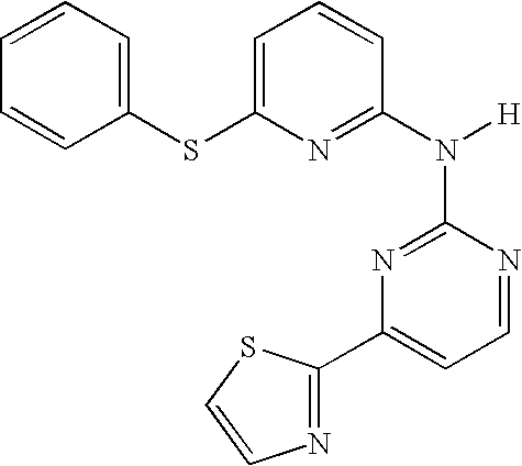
N1=CC=C(C2=NC=CS2)N=C1N([H])C1=NC(SC2=CC=CC=C2)=CC=C1
